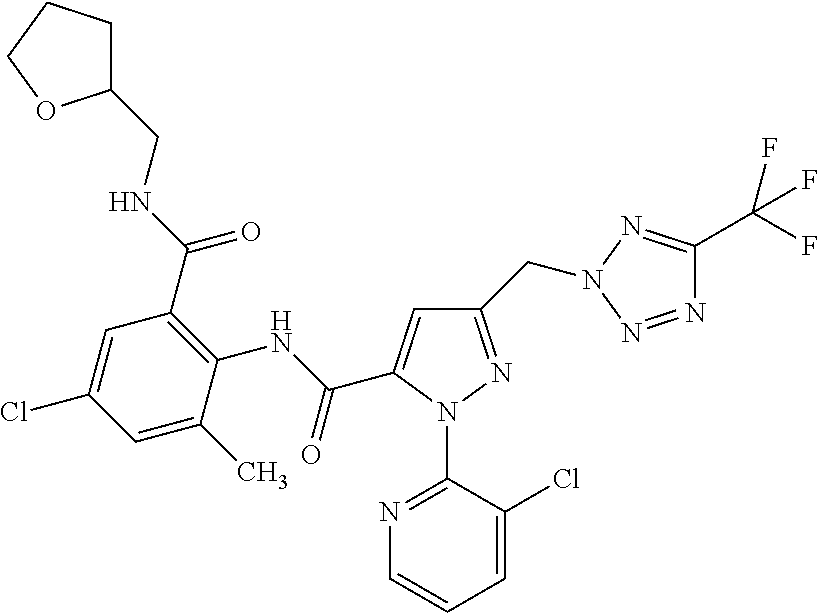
C1(CNC(C2=C(NC(=O)C3=CC(CN4N=C(C(F)(F)F)N=N4)=NN3C3=NC=CC=C3Cl)C(C)=CC(Cl)=C2)=O)CCCO1
